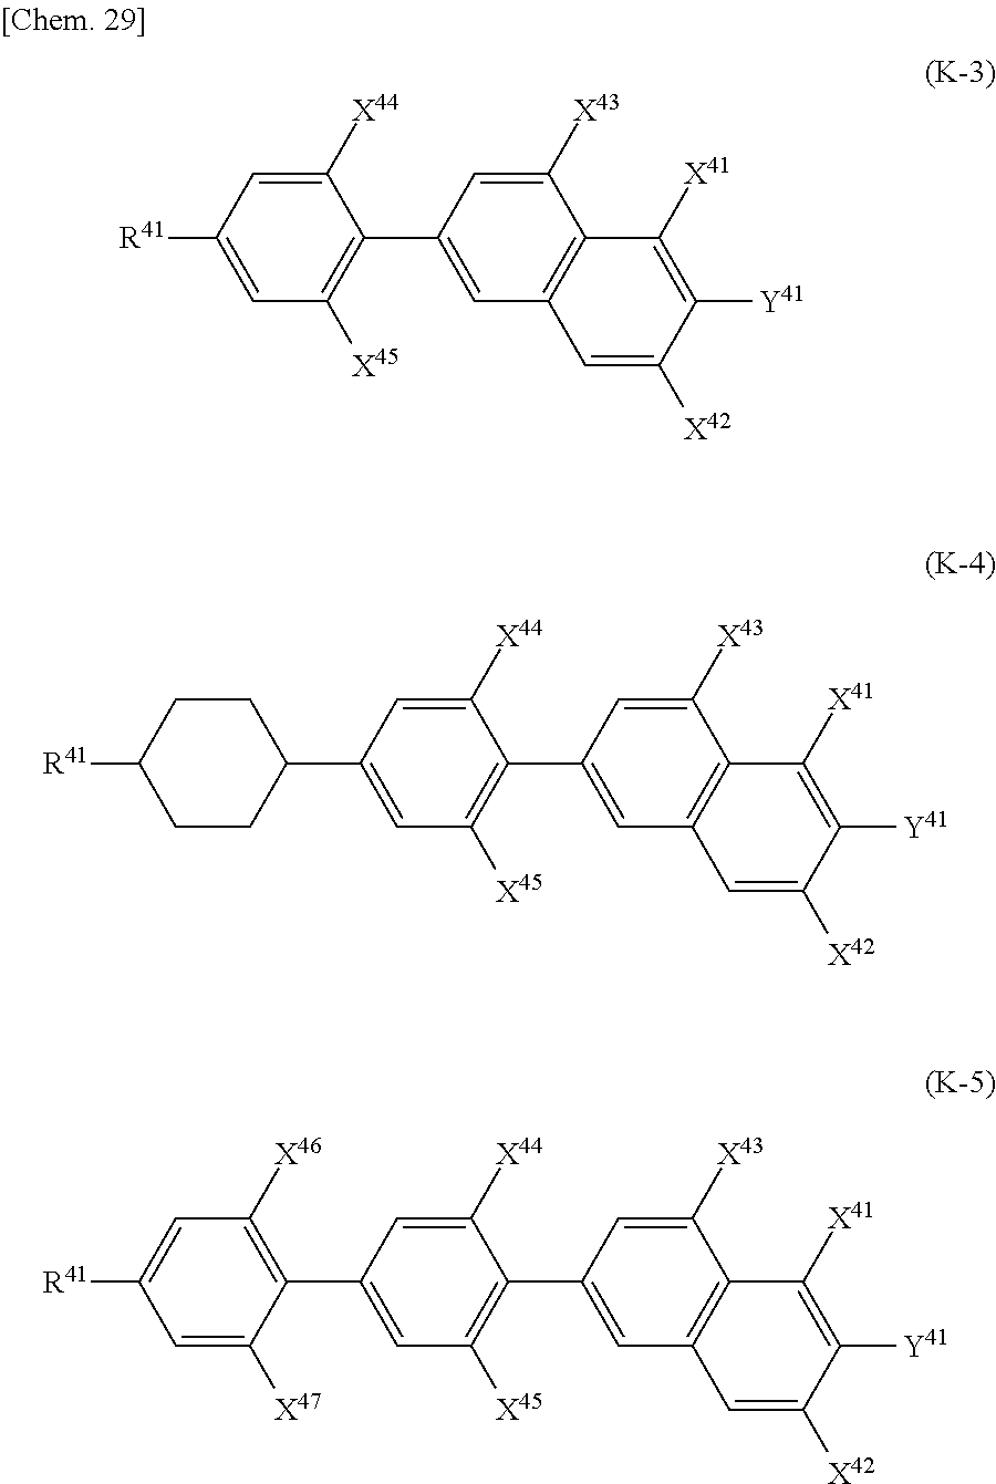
C1([X44])=CC([R41])=CC([X45])=C1C1=CC2=C(C([X43])=C1)C([X41])=C([Y41])C([X42])=C2.C1([X44])=CC(C2CCC([R41])CC2)=CC([X45])=C1C1=CC2=C(C([X43])=C1)C([X41])=C([Y41])C([X42])=C2.C1([X44])=CC(C2=C([X46])C=C([R41])C=C2[X47])=CC([X45])=C1C1=CC2=C(C([X43])=C1)C([X41])=C([Y41])C([X42])=C2
